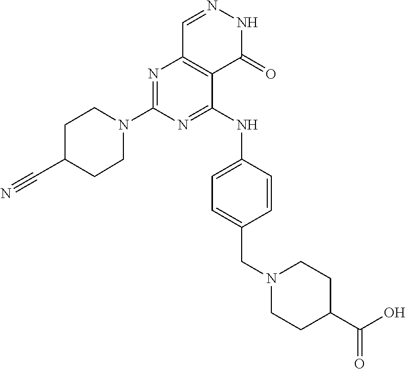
N1=C(N2CCC(C#N)CC2)N=C(NC2=CC=C(CN3CCC(C(O)=O)CC3)C=C2)C2=C1C=NNC2=O
